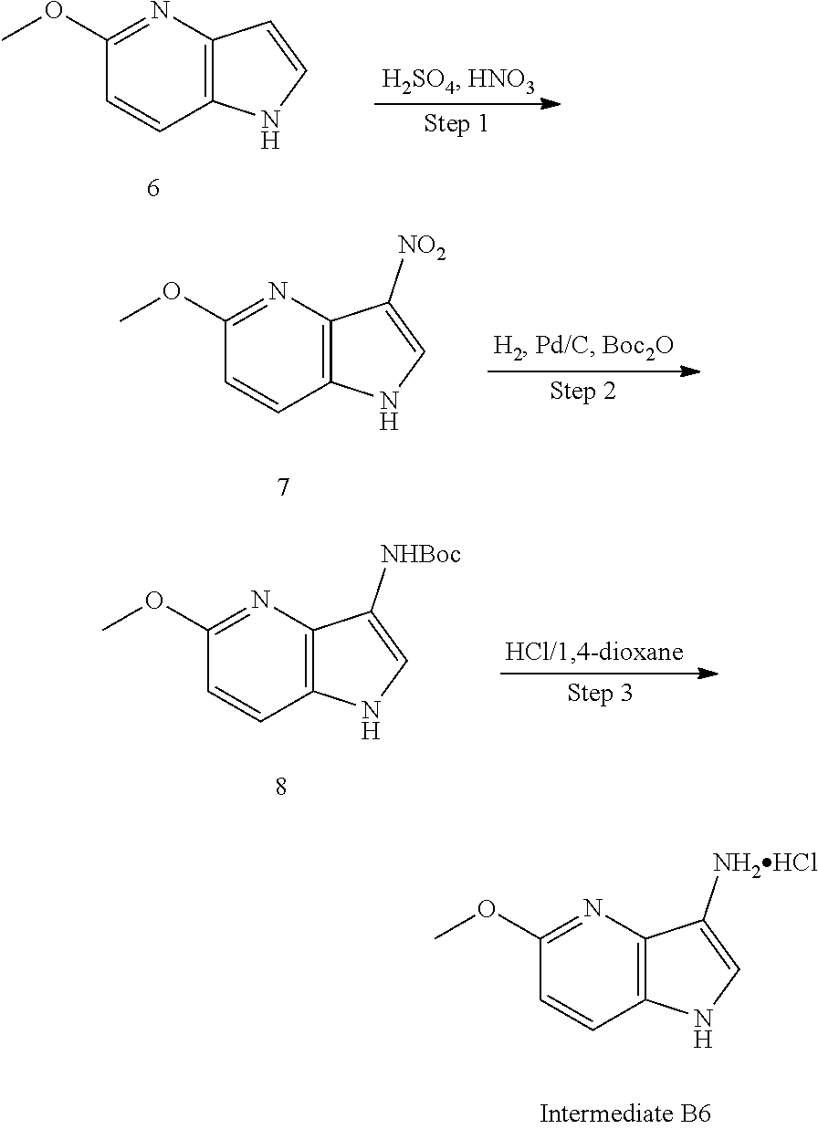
C1=C([NH2HCl])C2=C(N1)C=CC(OC)=N2.C1=CC(OC)=NC2=C1NC=C2.COC1=NC2=C(C=C1)NC=C2[NO2].C1([NHBoc])=CNC2=C1N=C(OC)C=C2
